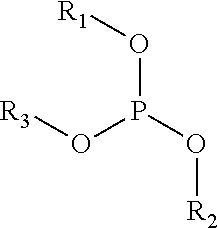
[R3]OP(O[R1])O[R2]
